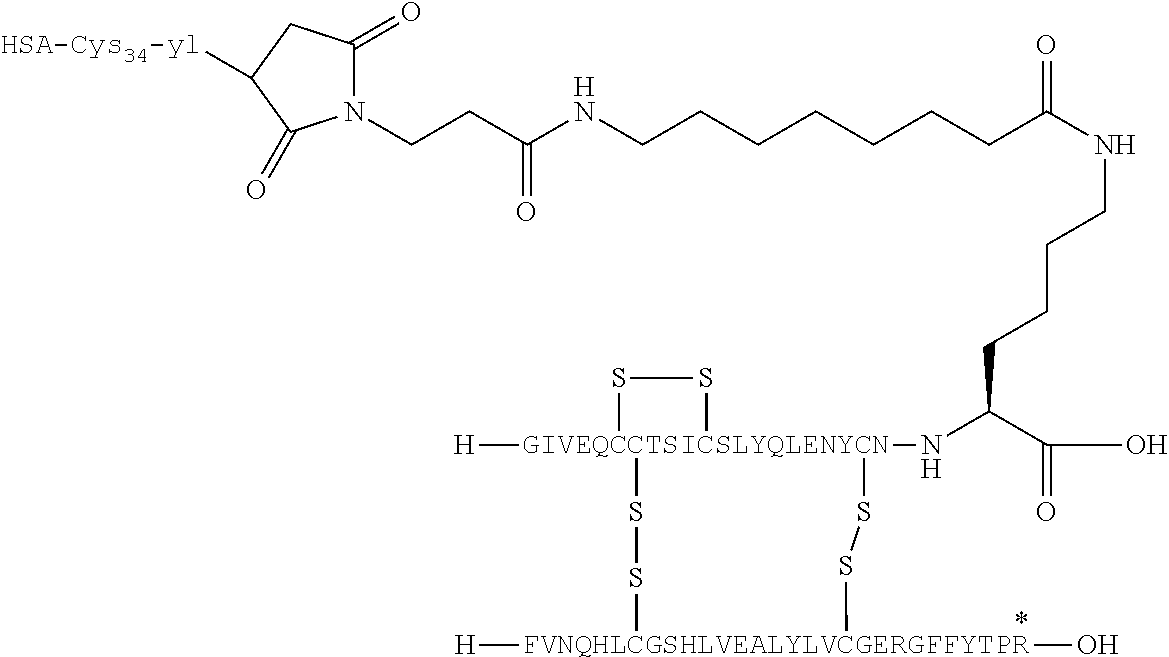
N1(CCC(NCCCCCCCC(NCCCCC(N[GIVEQCCTSICSLYQLENYCN]23([H])(SS[FVNQHLCGSHLVEALYLVCGERGFFYTPR]([H])(O)SS2)SS3)C(O)=O)=O)=O)C(=O)CC([HSA-Cys34-yl])C1=O
